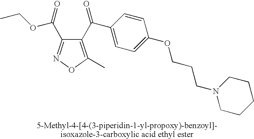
C(C1=CC=C(OCCCN2CCCCC2)C=C1)(=O)C1=C(C)ON=C1C(OCC)=O
